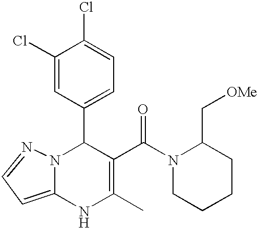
C1(Cl)=CC(C2N3C(=CC=N3)NC(C)=C2C(=O)N2CCCCC2C[OMe])=CC=C1Cl
